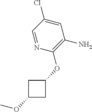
C1(Cl)=CC(N)=C(OC2CC(OC)C2)N=C1
